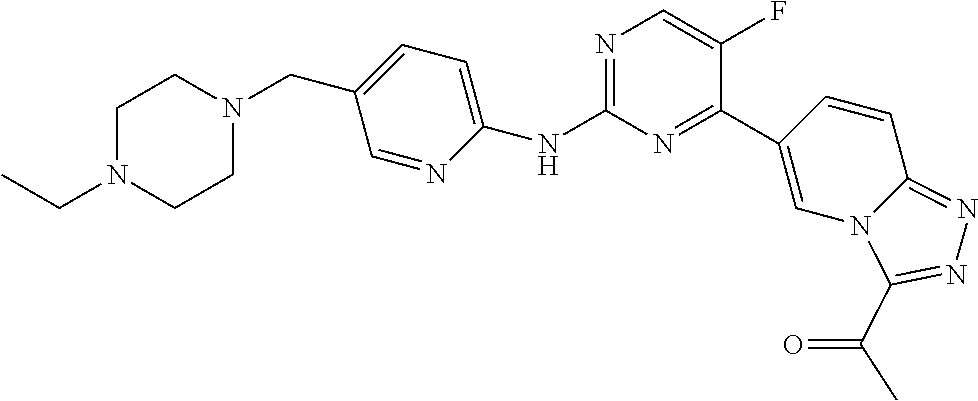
C1(NC2=CC=C(CN3CCN(CC)CC3)C=N2)=NC=C(F)C(C2=CN3C(=NN=C3C(=O)C)C=C2)=N1
